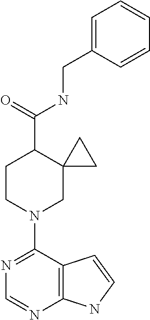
N1=C(N2CC3(C(C(=O)NCC4=CC=CC=C4)CC2)CC3)C2=C(N=C1)NC=C2
